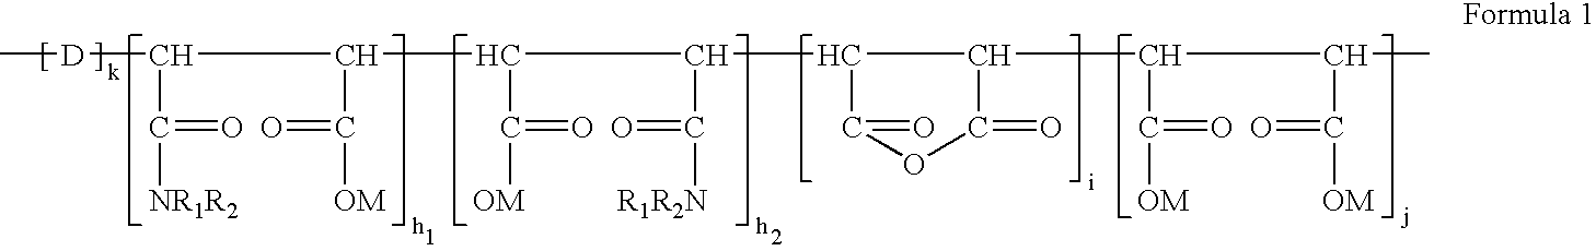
C[D]C(C(C(=O)[OM])C(C([OM])=O)C(C(=O)[R1R2N])C1C(=O)OC(=O)C1C(C([OM])=O)C(C([OM])=O)C)C([NR1R2])=O
